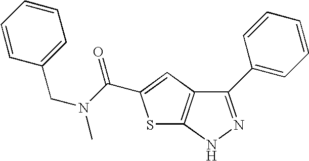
N1N=C(C2=CC=CC=C2)C2=C1SC(C(N(CC1=CC=CC=C1)C)=O)=C2
